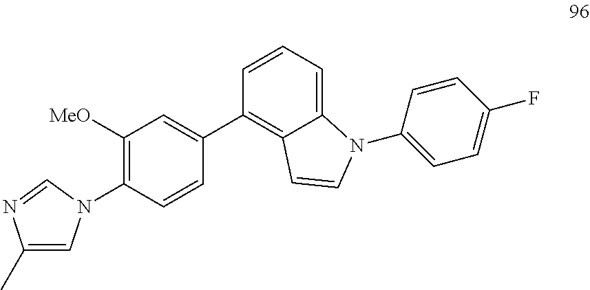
C1([MeO])=C(N2C=C(C)N=C2)C=CC(C2=C3C(=CC=C2)N(C2=CC=C(F)C=C2)C=C3)=C1
